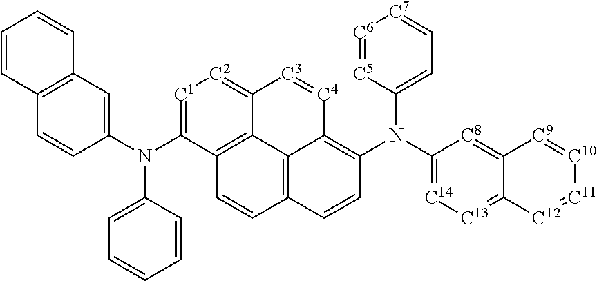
C1(N(C2=[C1][C2]=C3C4=C2C=CC2=C4C(=C(N(C4=[C14][C13]=C5C(=[C8]4)[C9]=[C10][C11]=[C12]5)C4=CC=[C7][C6]=[C5]4)C=C2)[C4]=[C3]3)C2=CC=CC=C2)=CC2=C(C=C1)C=CC=C2
